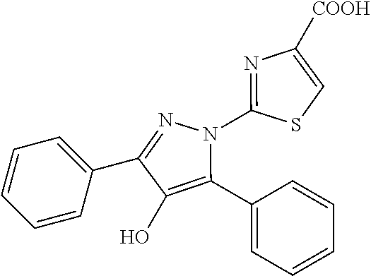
C1=CC=C(C2=NN(C3=NC([COOH])=CS3)C(C3=CC=CC=C3)=C2O)C=C1
